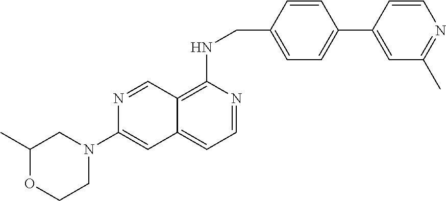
C12=C(NCC3=CC=C(C4=CC(C)=NC=C4)C=C3)N=CC=C1C=C(N1CC(C)OCC1)N=C2
